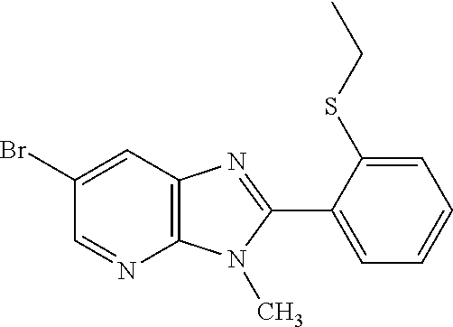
C12=C(C=C(Br)C=N1)N=C(C1=CC=CC=C1SCC)N2C
